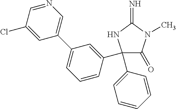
C1(C2=CC=CC=C2)(C2=CC(C3=CN=CC(Cl)=C3)=CC=C2)C(=O)N(C)C(=N)N1
